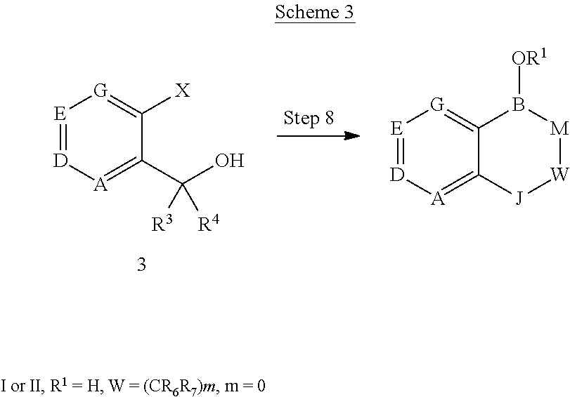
[E]1=[D][A]=C(C(O)([R3])[R4])C([X])=[G]1.[E]1=[D][A]=C2C(=[G]1)B([OR1])[M][W][J]2
